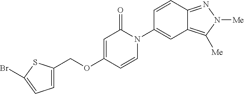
C(OC1=CC(=O)N(C2=CC3=C([Me])N([Me])N=C3C=C2)C=C1)C1=CC=C(Br)S1
